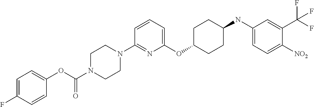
C1(OC2CCC(NC3=CC=C([NO2])C(C(F)(F)F)=C3)CC2)=CC=CC(N2CCN(C(OC3=CC=C(F)C=C3)=O)CC2)=N1
